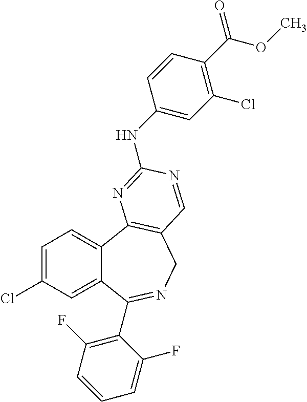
C1=C(Cl)C=C2C(=C1)C1=C(CN=C2C2=C(F)C=CC=C2F)C=NC(NC2=CC(Cl)=C(C(=O)OC)C=C2)=N1
